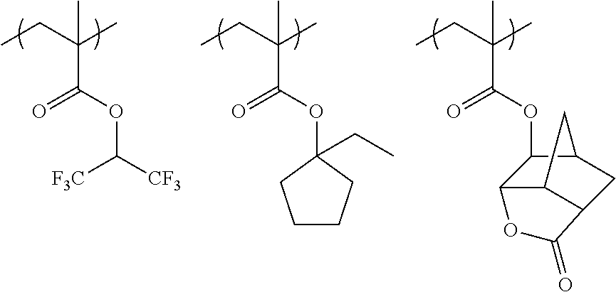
C(C(C)(C)C(OC1(CC)CCCC1)=O)C.C(C(C)(C)C(OC([CF3])[F3C])=O)C.C(C(C)(C)C(OC1C2C3C(CC1C3)C(=O)O2)=O)C
